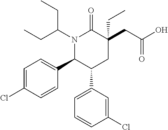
N1(C(CC)CC)C(C2=CC=C(Cl)C=C2)C(C2=CC=CC(Cl)=C2)CC(CC(O)=O)(CC)C1=O
